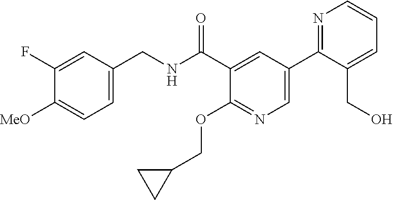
C1=C(CNC(C2=CC(C3=NC=CC=C3CO)=CN=C2OCC2CC2)=O)C=C(F)C([MeO])=C1
